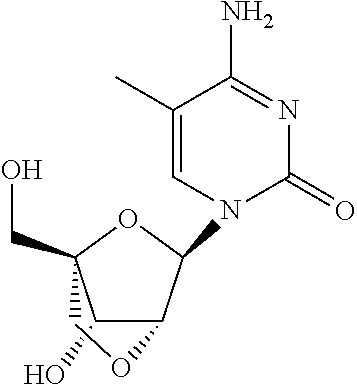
C1(O)C2C(N3C(=O)N=C(N)C(C)=C3)OC1(CO)CO2
